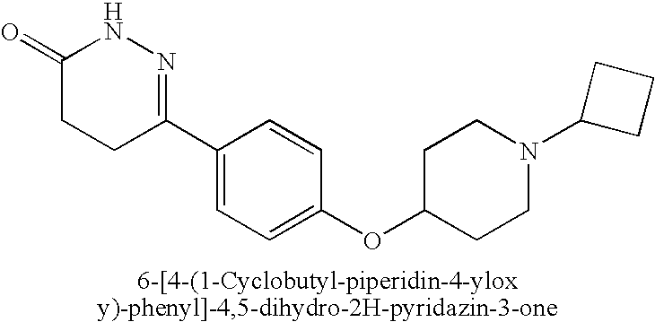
N1C(=O)CCC(C2=CC=C(OC3CCN(C4CCC4)CC3)C=C2)=N1
